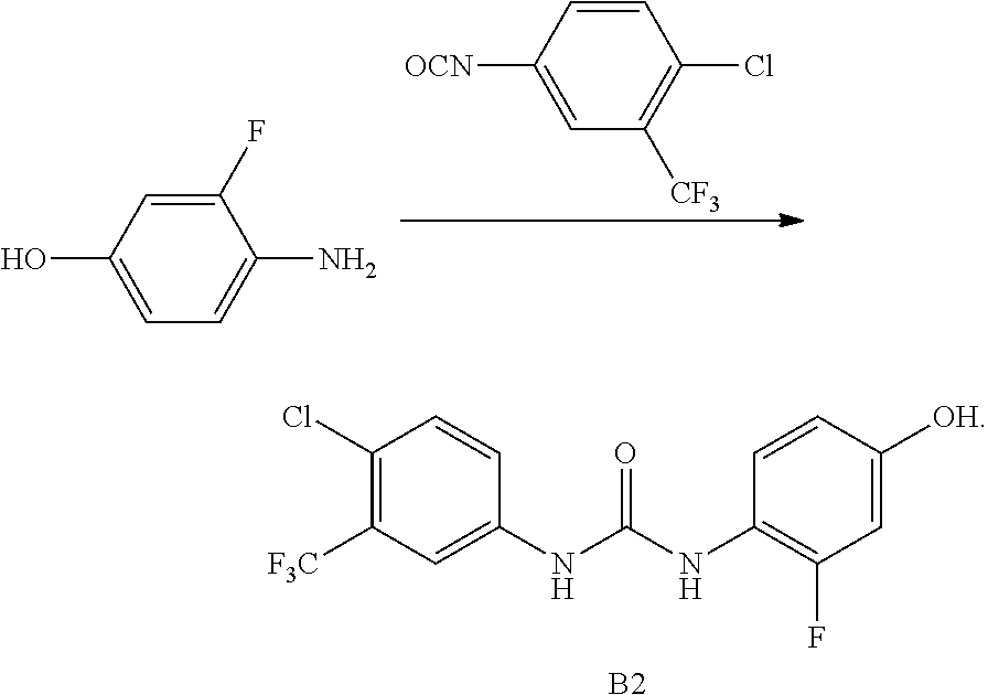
C1=CC([OCN])=CC([CF3])=C1Cl.C1(F)=CC(O)=CC=C1N.C1(Cl)=C([F3C])C=C(NC(NC2=C(F)C=C([OH])C=C2)=O)C=C1.[B2]
